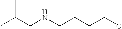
C(CNCCCCO)(C)C
